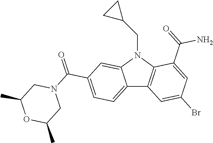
C12=CC=C(C(N3CC(C)OC(C)C3)=O)C=C1N(CC1CC1)C1=C2C=C(Br)C=C1C(=O)N
